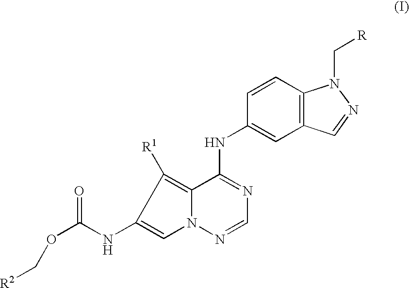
C12=C(C=CC(NC3=NC=NN4C3=C([R1])C(NC(OC[R2])=O)=C4)=C1)N(C[R])N=C2
